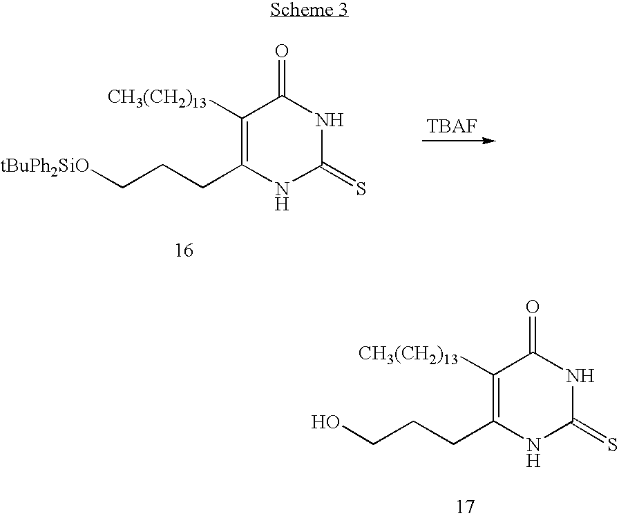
C1([CH3(CH2)13])=C(CCC[tBuPh2SiO])NC(=S)NC1=O.C1([CH3(CH2)13])=C(CCCO)NC(=S)NC1=O
